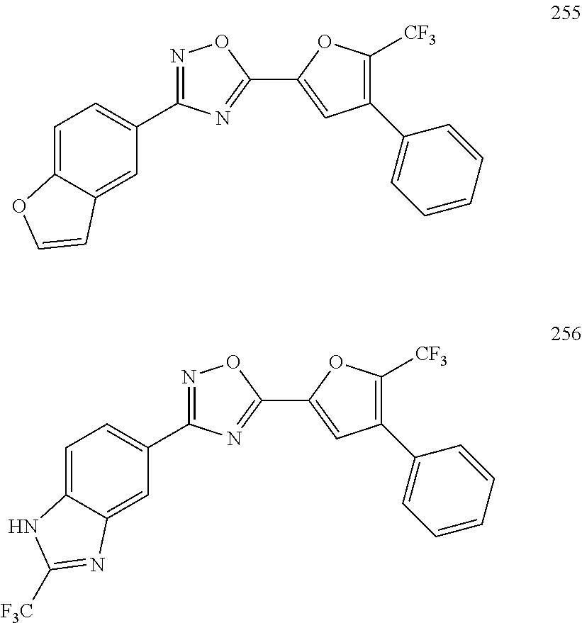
C1(C2=CC(C3=CC=CC=C3)=C([CF3])O2)=NC(C2=CC=C3C(=C2)C=CO3)=NO1.C1(C2=CC(C3=CC=CC=C3)=C([CF3])O2)=NC(C2=CC=C3C(=C2)N=C([F3C])N3)=NO1
